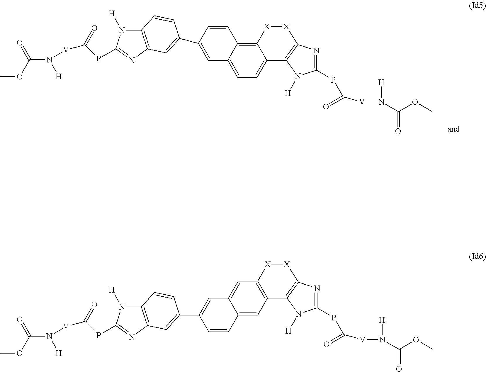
C12=C3C(=CC=C1C1=C([X][X]2)N=C(PC(=O)[V]N([H])C(OC)=O)N1[H])C=C(C1=CC2=C(N([H])C(PC([V]N(C(OC)=O)[H])=O)=N2)C=C1)C=C3.C12=C(C=C3C(=C1)C=C(C1=CC4=C(N([H])C(PC([V]N(C(OC)=O)[H])=O)=N4)C=C1)C=C3)C1=C([X][X]2)N=C(PC(=O)[V]N([H])C(OC)=O)N1[H]
